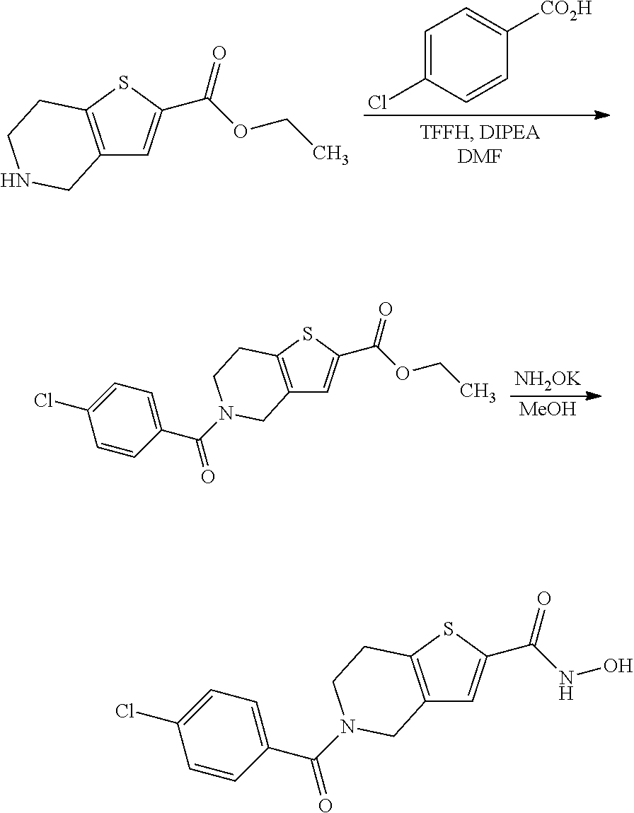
C1=C(Cl)C=CC([CO2H])=C1.C12=C(SC(C(OCC)=O)=C1)CCNC2.[NH2OK].[MeOH].C12=C(SC(C(OCC)=O)=C1)CCN(C(C1=CC=C(Cl)C=C1)=O)C2.C12=C(SC(C(NO)=O)=C1)CCN(C(C1=CC=C(Cl)C=C1)=O)C2
